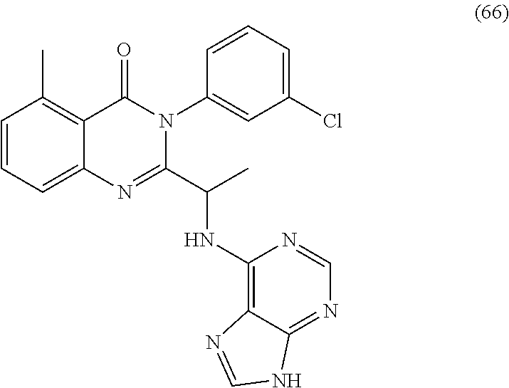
C1=CC=C2C(=C1C)C(=O)N(C1=CC(Cl)=CC=C1)C(C(NC1=C3C(=NC=N1)NC=N3)C)=N2
